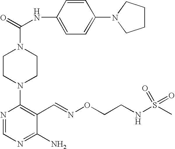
C1CN(C2=C(C=NOCCNS(C)(=O)=O)C(N)=NC=N2)CCN1C(=O)NC1=CC=C(N2CCCC2)C=C1
